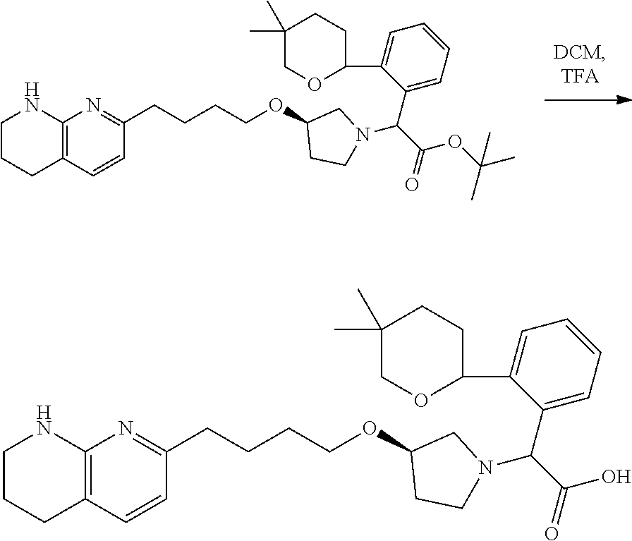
C12=C(C=CC(CCCCOC3CCN(C(C(=O)OC(C)(C)C)C4=CC=CC=C4C4CCC(C)(C)CO4)C3)=N1)CCCN2.C12=C(C=CC(CCCCOC3CCN(C(C(=O)O)C4=CC=CC=C4C4CCC(C)(C)CO4)C3)=N1)CCCN2
